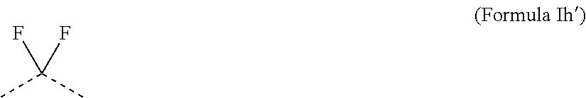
C(F)(F)(C)C
